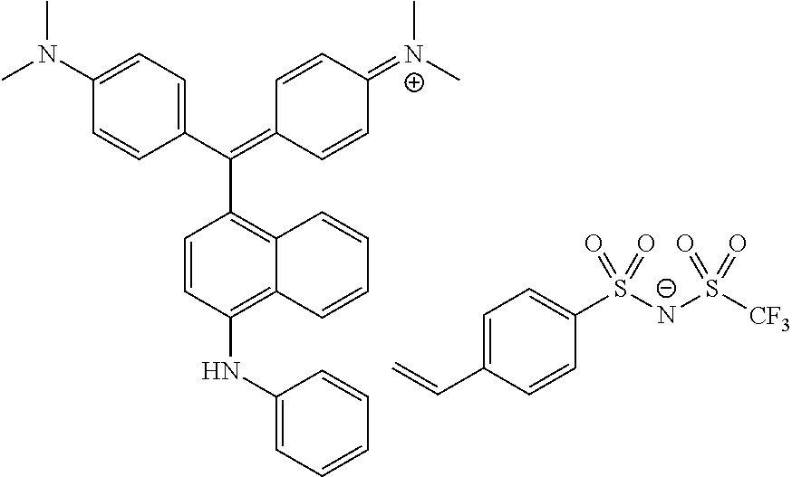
CN(C1=CC=C(C(=C2C=CC(=[N+](C)C)C=C2)C2=C3C(=C(NC4=CC=CC=C4)C=C2)C=CC=C3)C=C1)C.C1=C(C=C)C=CC(S([N-]S([CF3])(=O)=O)(=O)=O)=C1
